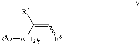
C(=C[R6])([(CH2)y][R8O])[R7]
